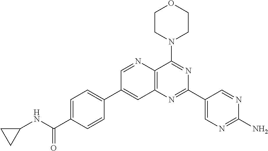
C1=C(C(NC2CC2)=O)C=CC(C2=CC3=C(C(N4CCOCC4)=NC(C4=CN=C(N)N=C4)=N3)N=C2)=C1
